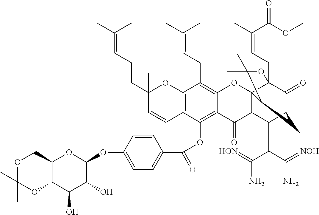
C12=C(C=CC(CCC=C(C)C)(C)O1)C(OC(C1=CC=C(OC3OC4C(C(O)C3O)OC(C)(C)OC4)C=C1)=O)=C1C(=C2CC=C(C)C)OC23C4(CC=C(C)C(OC)=O)C(=O)C(CC2C(C)(C)O4)C(C(C(N)=[HON])C(N)=[NOH])C3C1=O
